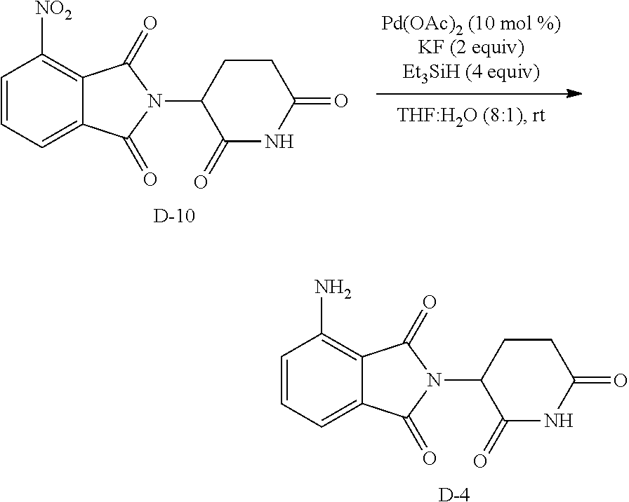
C1=CC=C2C(=C1[NO2])C(=O)N(C1C(=O)NC(=O)CC1)C2=O.[D].C1=CC=C2C(=C1N)C(=O)N(C1C(=O)NC(=O)CC1)C2=O.[D]
